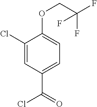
C1(Cl)=CC(C(=O)Cl)=CC=C1OCC(F)(F)F
